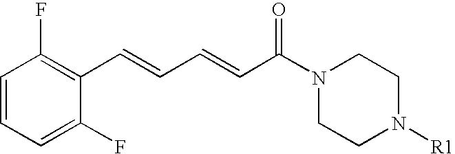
C1=CC=C(F)C(C=CC=CC(N2CCN([R1])CC2)=O)=C1F
